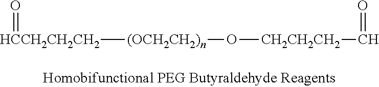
[(OCH2CH2)n]([HCCH2CH2CH2]=O)O[CH2CH2CH2]C=O
